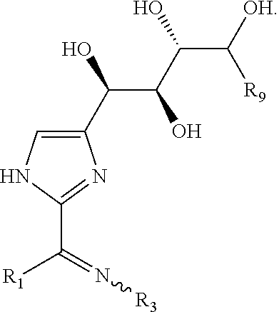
N(=C(C1=NC(C(C(C(C([OH])[R9])O)O)O)=CN1)[R1])[R3]
